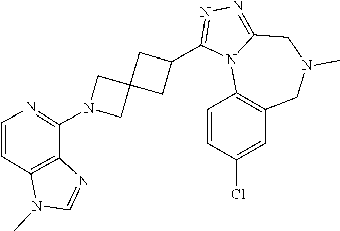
C1=CC(Cl)=CC2=C1N1C(=NN=C1C1CC3(C1)CN(C1=NC=CC4=C1N=CN4C)C3)CN(C)C2
